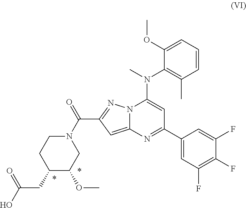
N12C(=CC(C(=O)N3CCC(CC(O)=O)C(OC)C3)=N1)N=C(C1=CC(F)=C(F)C(F)=C1)C=C2N(C)C1=C(C)C=CC=C1OC
